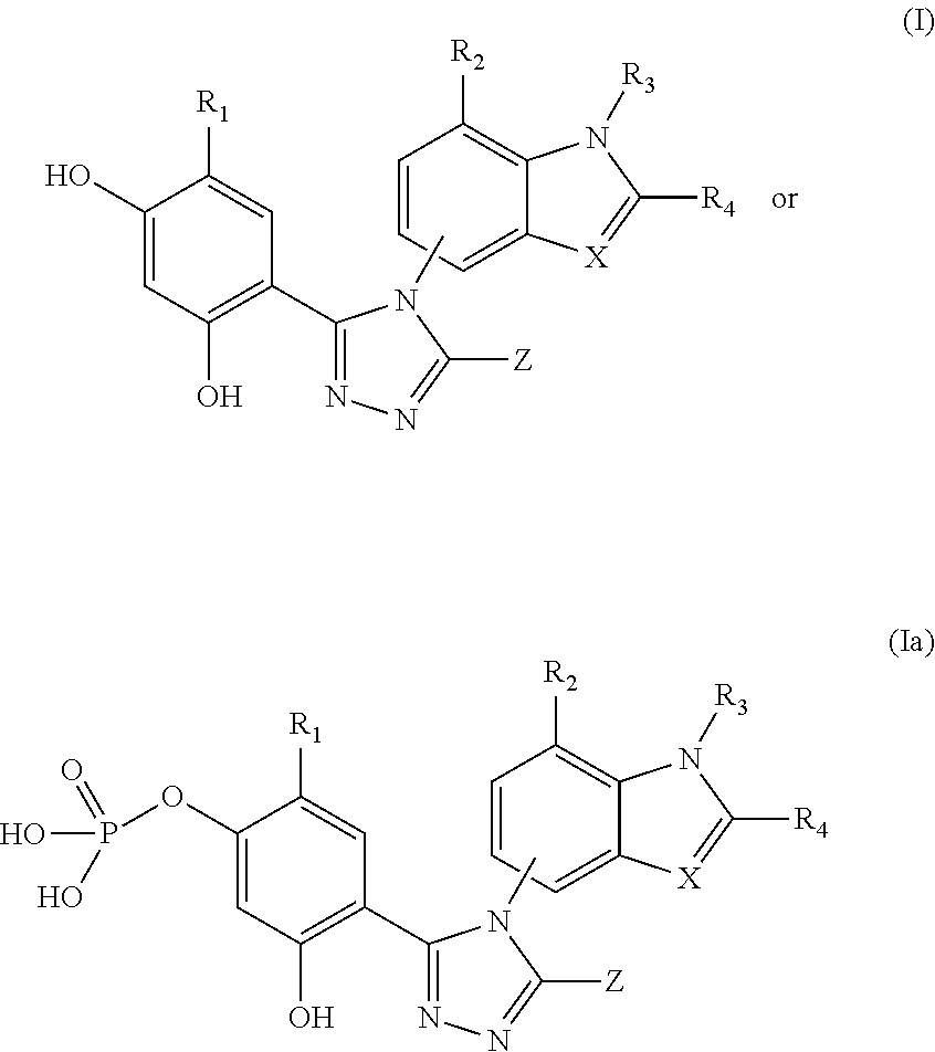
C1(OP(O)(O)=O)=CC(O)=C(C2=NN=C([Z])N2C)C=C1[R1].C1=CC=C2C(=C1[R2])N([R3])C([R4])=[X]2.C1(O)=CC(O)=C(C2=NN=C([Z])N2C)C=C1[R1].C1=CC=C2C(=C1[R2])N([R3])C([R4])=[X]2
